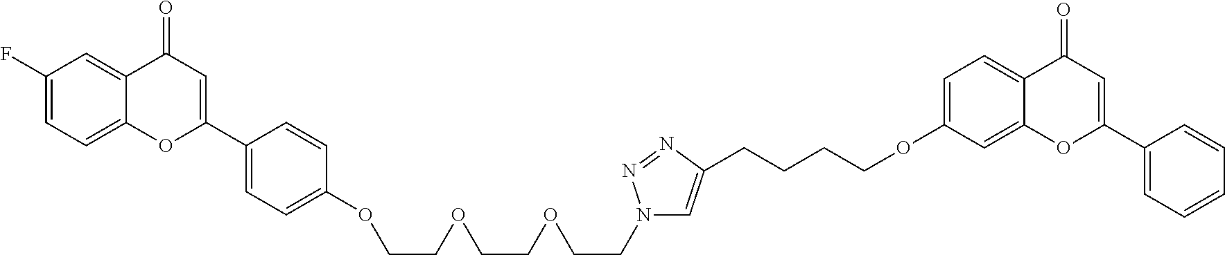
C12=CC=C(F)C=C1C(=O)C=C(C1=CC=C(OCCOCCOCCN3C=C(CCCCOC4=CC=C5C(=C4)OC(C4=CC=CC=C4)=CC5=O)N=N3)C=C1)O2
